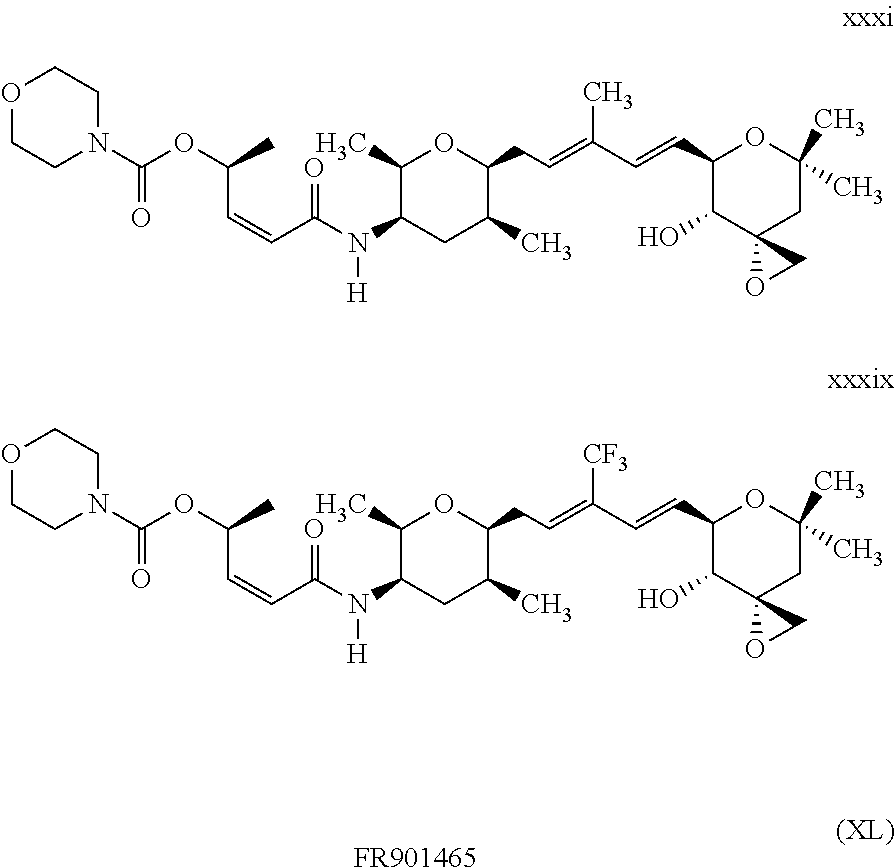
C1(C)C(N(C(=O)C=CC(OC(N2CCOCC2)=O)C)[H])CC(C)C(CC=C(C=CC2C(O)C3(CC(C)(C)O2)OC3)C)O1.C1(C)C(N(C(=O)C=CC(OC(N2CCOCC2)=O)C)[H])CC(C)C(CC=C(C=CC2C(O)C3(CC(C)(C)O2)OC3)[CF3])O1.[FR901465]
